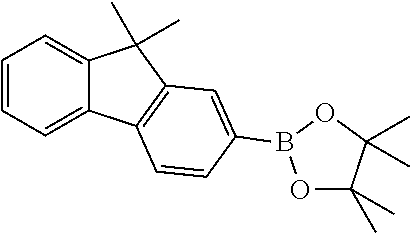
C1=CC=C2C(=C1)C(C)(C)C1=C2C=CC(B2OC(C)(C)C(C)(C)O2)=C1
